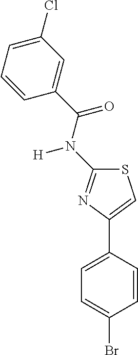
S1C(N(C(C2=CC(Cl)=CC=C2)=O)[H])=NC(C2=CC=C(Br)C=C2)=C1
